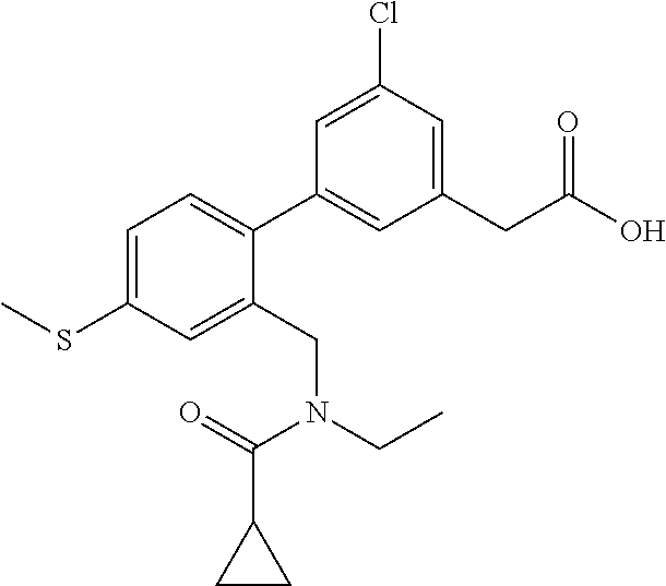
C1(C2=CC=C(SC)C=C2CN(CC)C(=O)C2CC2)=CC(CC(O)=O)=CC(Cl)=C1
